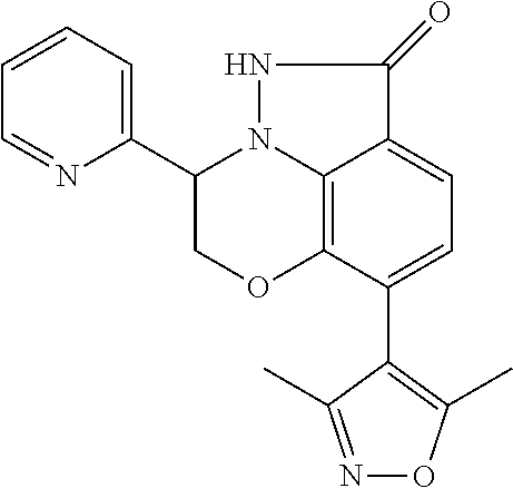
C12=C3C(C4=C(C)ON=C4C)=CC=C1C(=O)NN2C(C1=CC=CC=N1)CO3
